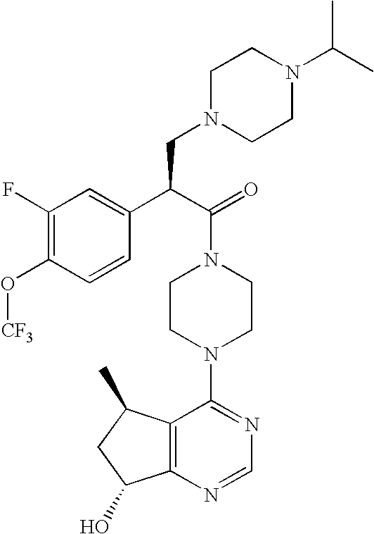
C(N1CCN(C2=NC=NC3=C2C(C)CC3O)CC1)(C(C1=CC(F)=C(O[CF3])C=C1)CN1CCN(C(C)C)CC1)=O
